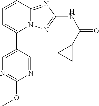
C1=C(C2=CC=CC3=NC(NC(=O)C4CC4)=NN23)C=NC(OC)=N1
